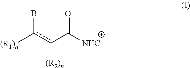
[(R1)n]c(B)c([(R2)n])C(=O)[NHC]
